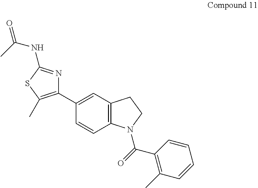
C1=CC2=C(C=C1C1=C(C)SC(NC(=O)C)=N1)CCN2C(=O)C1=C(C)C=CC=C1
